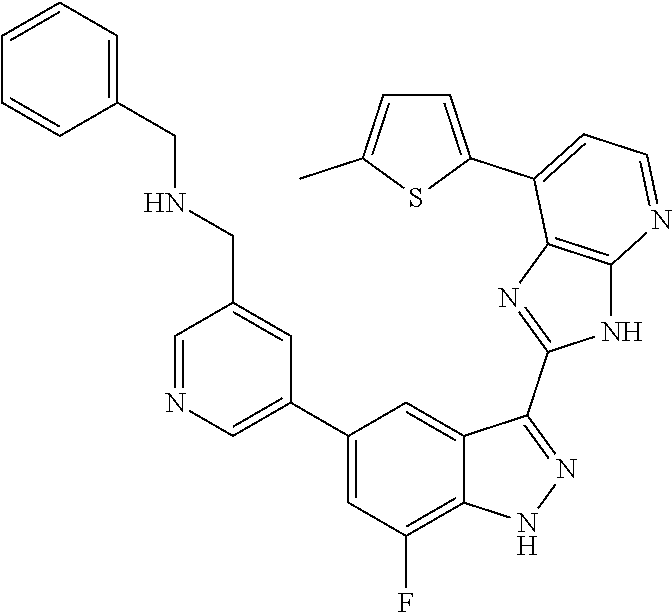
C1=NC=C(C2=CC(F)=C3C(=C2)C(C2=NC4=C(N2)N=CC=C4C2=CC=C(C)S2)=NN3)C=C1CNCC1=CC=CC=C1
